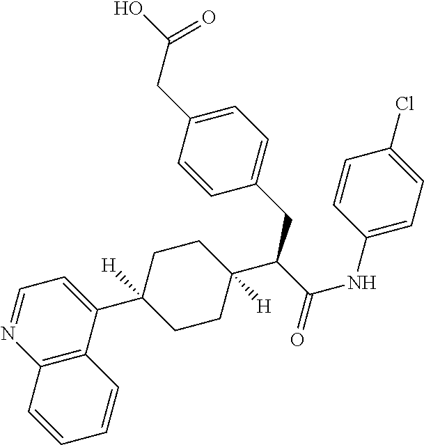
C12=C(C(C3([H])CCC(C(C(NC4=CC=C(Cl)C=C4)=O)CC4=CC=C(CC(O)=O)C=C4)([H])CC3)=CC=N1)C=CC=C2
